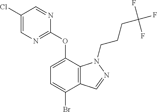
C1(Cl)=CN=C(OC2=CC=C(Br)C3=C2N(CCCC(F)(F)F)N=C3)N=C1
